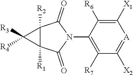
C12([R1])C([R2])(C1([R3])[R4])C(=O)N(C1=C([R7])C([X2])=[A]C([X1])=C1[R6])C2=O
